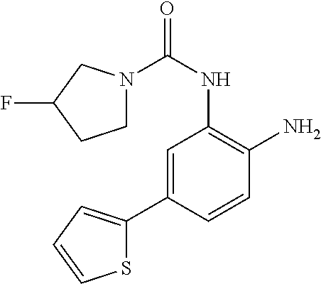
C1N(C(NC2=C(N)C=CC(C3=CC=CS3)=C2)=O)CC(F)C1
